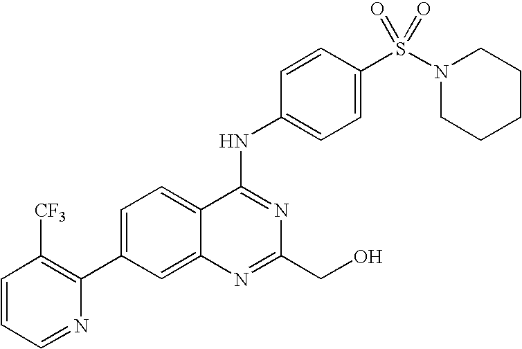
C1=CC=NC(C2=CC=C3C(=C2)N=C(CO)N=C3NC2=CC=C(S(N3CCCCC3)(=O)=O)C=C2)=C1[CF3]
